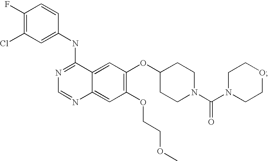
N1=C(NC2=CC(Cl)=C(F)C=C2)C2=CC(OC3CCN(C(N4CCOCC4)=O)CC3)=C(OCCOC)C=C2N=C1
